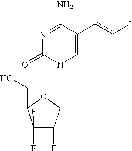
C1(F)(F)C(F)C(N2C=C(C=CI)C(N)=NC2=O)OC1CO
